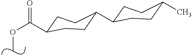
COC(=O)C1CCC(C2CCC(C)CC2)CC1
